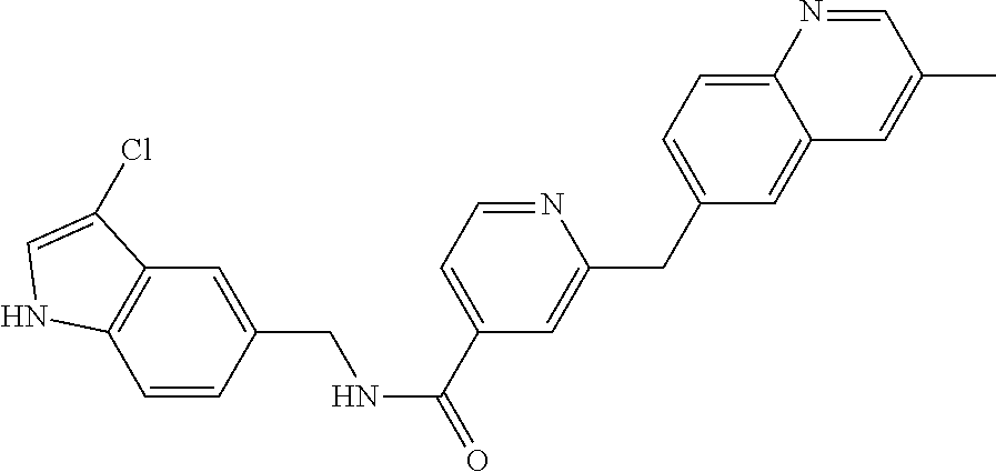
C1=C(CNC(C2=CC=NC(CC3=CC=C4C(=C3)C=C(C)C=N4)=C2)=O)C=CC2=C1C(Cl)=CN2
